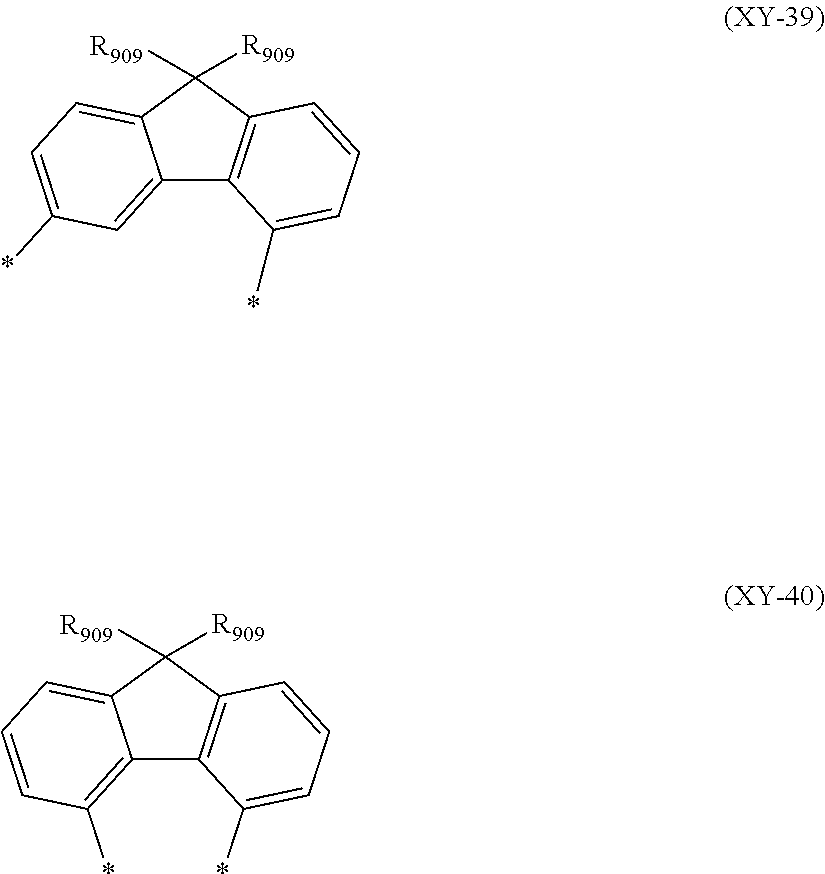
C12=C(*)C=CC=C1C([R909])([R909])C1=C2C(*)=CC=C1.C12=CC(*)=CC=C1C([R909])([R909])C1=C2C(*)=CC=C1
